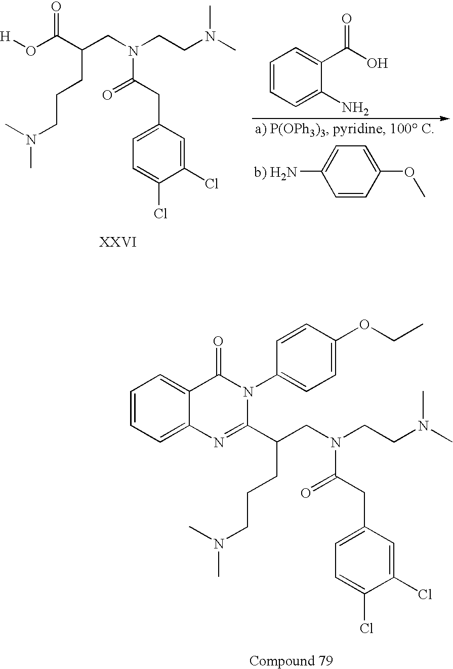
C1=CC(OC)=CC=C1N.[H]OC(C(CN(CCN(C)C)C(CC1=CC=C(Cl)C(Cl)=C1)=O)CCCN(C)C)=O.C1=CC=C(N)C(C(O)=O)=C1.C(CN(CCN(C)C)C(CC1=CC=C(Cl)C(Cl)=C1)=O)(CCCN(C)C)C1=NC2=CC=CC=C2C(=O)N1C1=CC=C(OCC)C=C1
